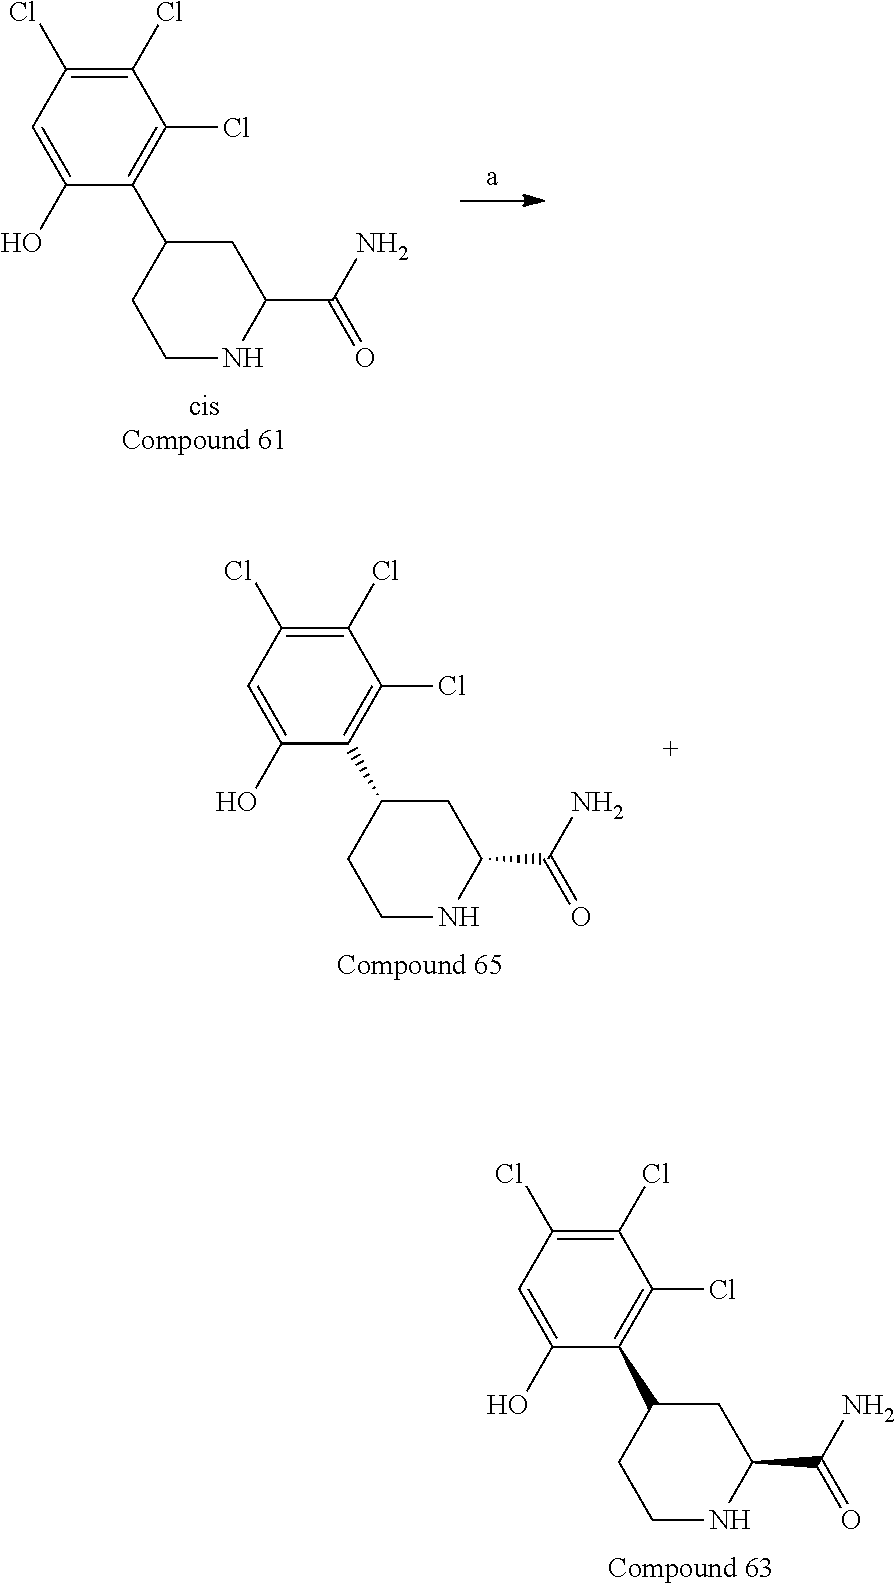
C1=C(O)C(C2CCNC(C(N)=O)C2)=C(Cl)C(Cl)=C1Cl.C1=C(O)C(C2CCNC(C(N)=O)C2)=C(Cl)C(Cl)=C1Cl.C1=C(O)C(C2CCNC(C(N)=O)C2)=C(Cl)C(Cl)=C1Cl
